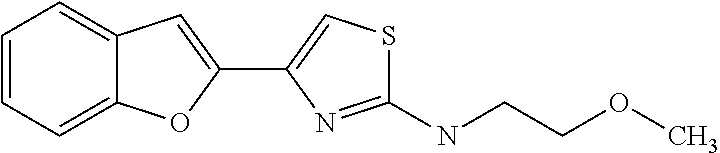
C1=CC=C2C(=C1)C=C(C1=CSC(NCCOC)=N1)O2
